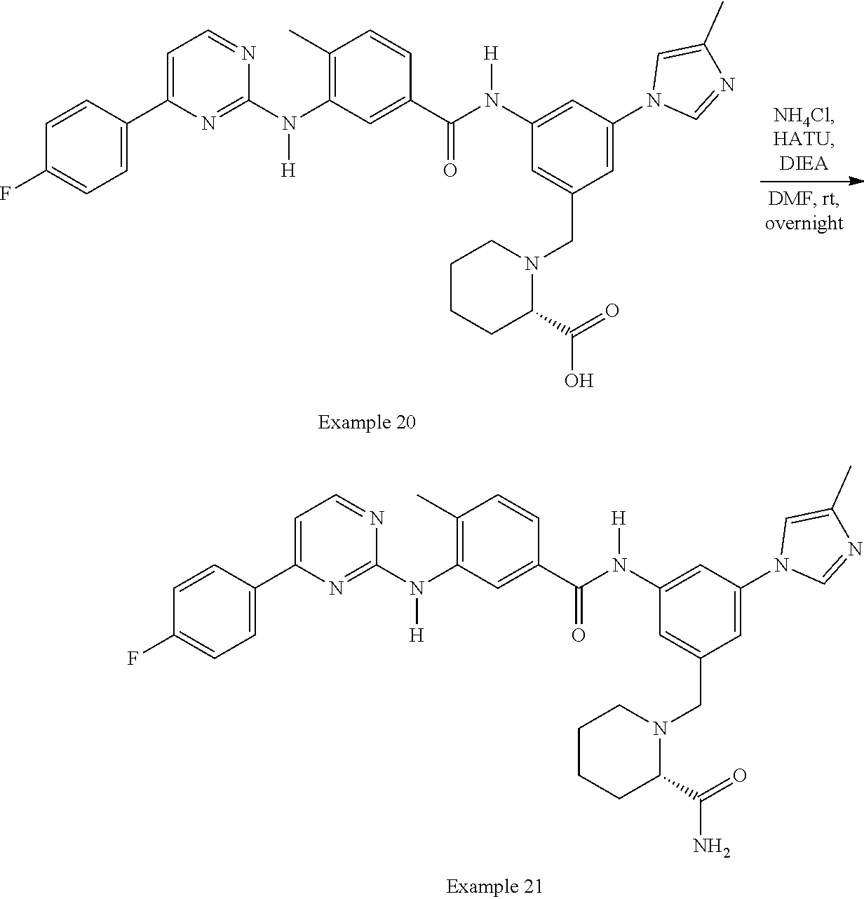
C1CCC(C(=O)O)N(CC2=CC(N([H])C(C3=CC(N([H])C4=NC(C5=CC=C(F)C=C5)=CC=N4)=C(C)C=C3)=O)=CC(N3C=C(C)N=C3)=C2)C1.C1CCC(C(=O)N)N(CC2=CC(N([H])C(C3=CC(N([H])C4=NC(C5=CC=C(F)C=C5)=CC=N4)=C(C)C=C3)=O)=CC(N3C=C(C)N=C3)=C2)C1
